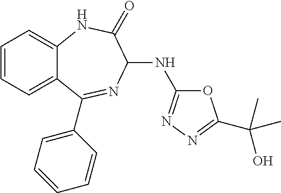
C1=CC=C2C(=C1)NC(=O)C(NC1=NN=C(C(C)(O)C)O1)N=C2C1=CC=CC=C1
